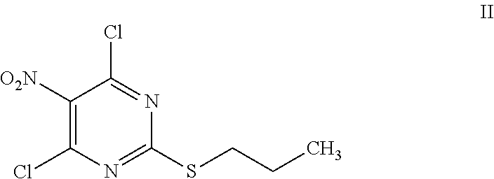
C1([O2N])=C(Cl)N=C(SCCC)N=C1Cl
